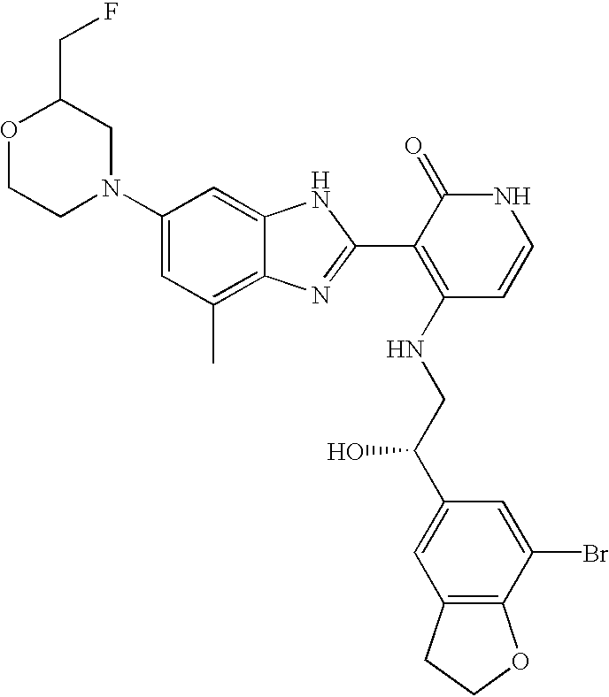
C1CN(C2=CC(C)=C3C(=C2)NC(C2=C(NCC(C4=CC5=C(C(Br)=C4)OCC5)O)C=CNC2=O)=N3)CC(CF)O1
